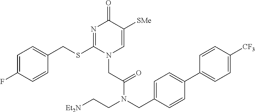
C1=C(F)C=CC(CSC2=NC(=O)C([SMe])=CN2CC(=O)N(CC2=CC=C(C3=CC=C([CF3])C=C3)C=C2)CC[Et2N])=C1
